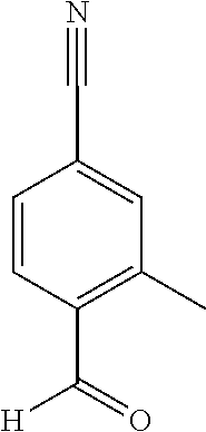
C1=CC(C(=O)[H])=C(C)C=C1C#N
